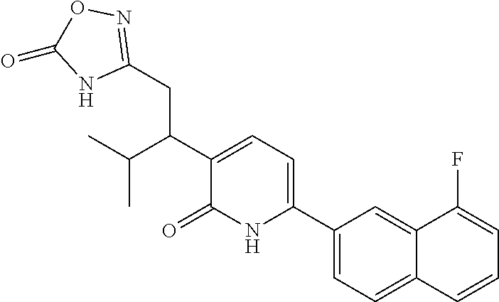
C1(C2=CC=C(C(CC3=NOC(=O)N3)C(C)C)C(=O)N2)=CC=C2C(=C1)C(F)=CC=C2
